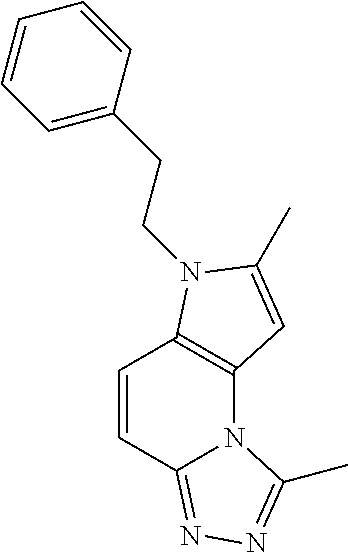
C1=CC2=NN=C(C)N2C2=C1N(CCC1=CC=CC=C1)C(C)=C2
